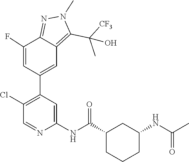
N1=C2C(F)=CC(C3=C(Cl)C=NC(NC(=O)C4CCCC(NC(C)=O)C4)=C3)=CC2=C(C([CF3])(C)O)N1C
